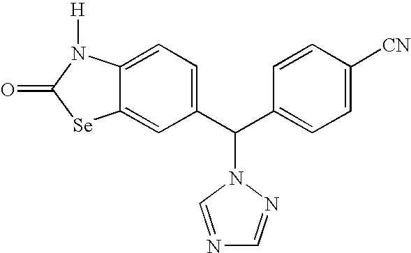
C12=CC(C(C3=CC=C([CN])C=C3)N3N=CN=C3)=CC=C1N([H])C(=O)[Se]2
